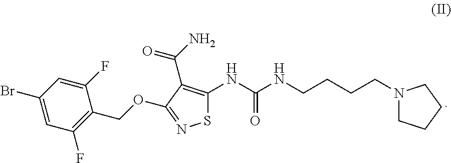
C1(Br)=CC(F)=C(COC2=NSC(NC(NCCCCN3CCCC3)=O)=C2C(N)=O)C(F)=C1
